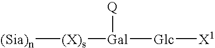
[(Sia)n][(X)s][Gal]([Q])[Glc][X1]
